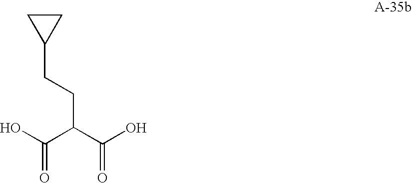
C1(CCC(C(O)=O)C(O)=O)CC1
